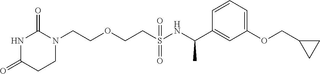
C(OCCS(NC(C1=CC(OCC2CC2)=CC=C1)C)(=O)=O)CN1C(=O)NC(=O)CC1
